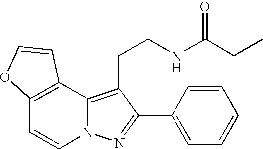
C12=C(C3=C(CCNC(CC)=O)C(C4=CC=CC=C4)=NN3C=C1)C=CO2
